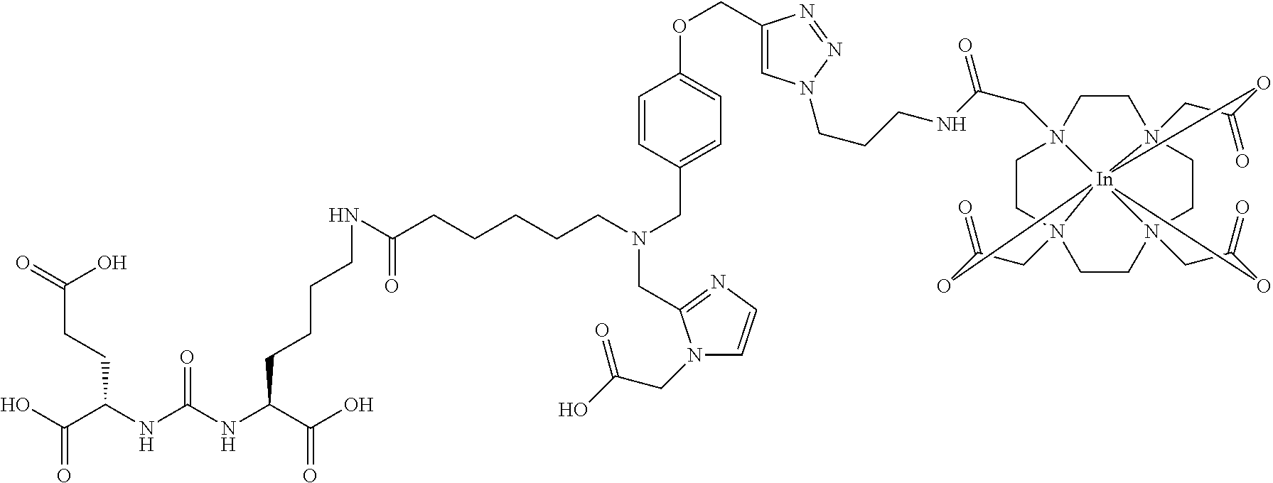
OC(C(NC(NC(C(O)=O)CCCCNC(=O)CCCCCN(CC1=CC=C(OCC2=CN(CCCNC(=O)CN34CCN56CCN78CCN9(CC3)[In]457(OC(=O)C9)(OC(=O)C6)OC(=O)C8)N=N2)C=C1)CC1=NC=CN1CC(O)=O)=O)CCC(=O)O)=O
